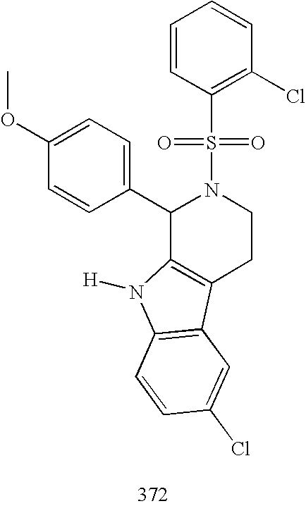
C1(C2C3=C(CCN2S(C2=C(Cl)C=CC=C2)(=O)=O)C2=C(N3[H])C=CC(Cl)=C2)=CC=C(OC)C=C1
